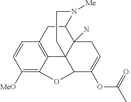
C1([MeO])=C2C3=C(C=C1)CC1C4(N)C3(C(C(OC(C)=O)=CC4)O2)CCN1[Me]
